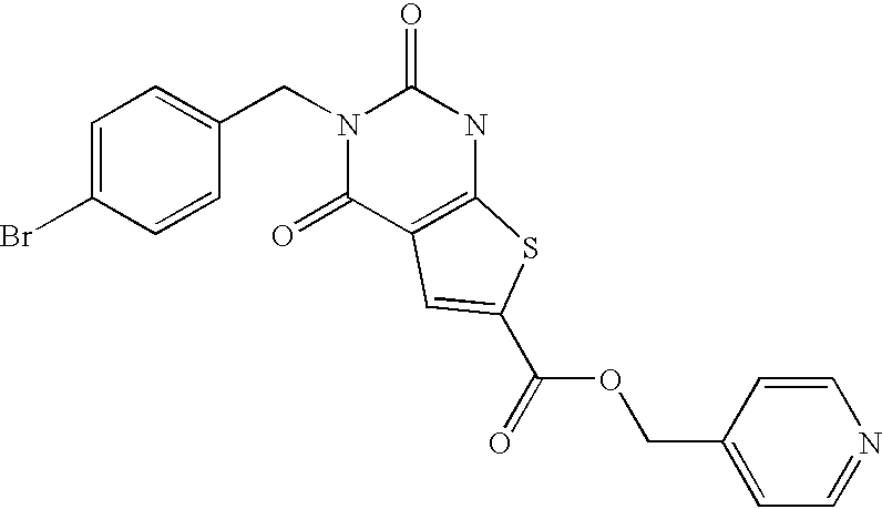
N1(CC2=CC=C(Br)C=C2)C(=O)C2=C(NC1=O)SC(C(OCC1=CC=NC=C1)=O)=C2
